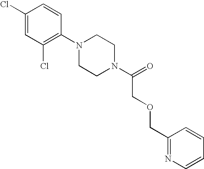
C1(Cl)=CC(Cl)=C(N2CCN(C(=O)COCC3=NC=CC=C3)CC2)C=C1
